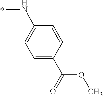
N(C)C1=CC=C(C(=O)OC)C=C1
